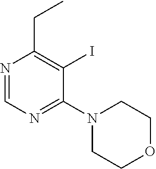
N1=CN=C(N2CCOCC2)C(I)=C1CC
